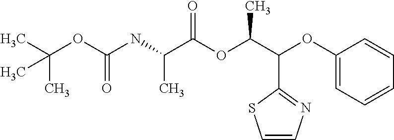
C(OC(NC(C(OC(C(C1=NC=CS1)OC1=CC=CC=C1)C)=O)C)=O)(C)(C)C
